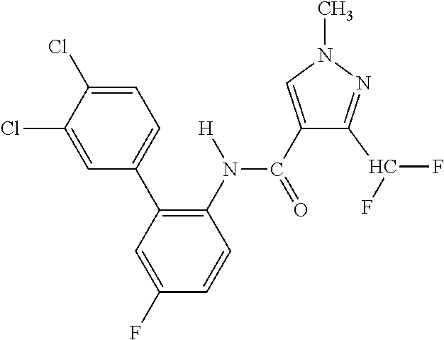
C1=C(F)C=CC(N(C(C2=CN(C)N=C2C(F)F)=O)[H])=C1C1=CC=C(Cl)C(Cl)=C1
